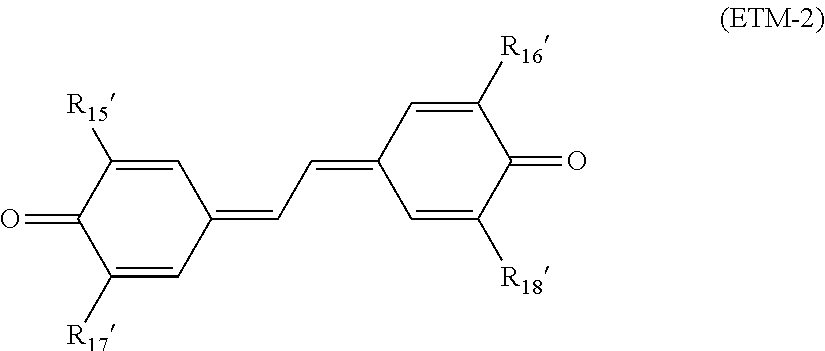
C1=C([R15])C(=O)C([R17])=CC1=CC=C1C=C([R18])C(=O)C([R16])=C1
